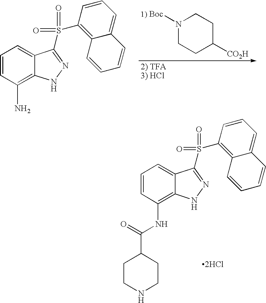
N1([Boc])CCC([CO2H])CC1.C1=CC(N)=C2C(=C1)C(S(C1=C3C(=CC=C1)C=CC=C3)(=O)=O)=NN2.C1=CC(NC(=O)C2CCNCC2)=C2C(=C1)C(S(C1=C3C(=CC=C1)C=CC=C3)(=O)=O)=NN2.[2HCl]
